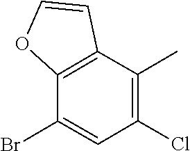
C12=C(C=CO1)C(C)=C(Cl)C=C2Br
